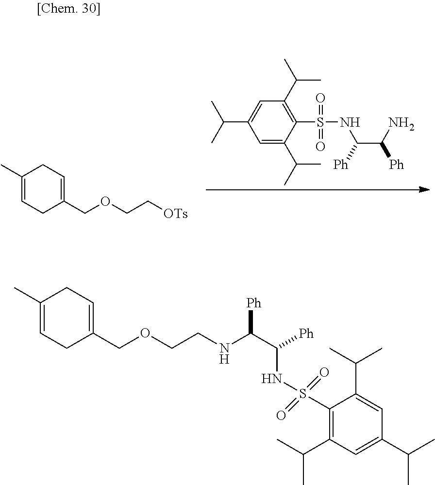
C1(C)=CCC(COCC[OTs])=CC1.C1=C(C(C)C)C(S(NC(C([Ph])N)[Ph])(=O)=O)=C(C(C)C)C=C1C(C)C.C1(C)=CCC(COCCNC(C([Ph])NS(C2=C(C(C)C)C=C(C(C)C)C=C2C(C)C)(=O)=O)[Ph])=CC1
